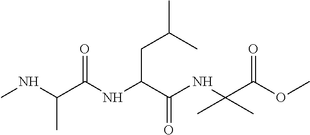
CNC(C(NC(C(=O)NC(C)(C(OC)=O)C)CC(C)C)=O)C
